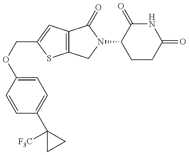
C12=C(C=C(COC3=CC=C(C4([F3C])CC4)C=C3)S1)C(=O)N(C1CCC(=O)NC1=O)C2
